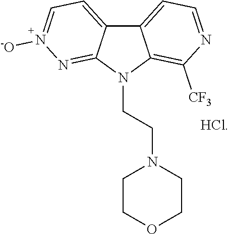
C12=CC=NC([CF3])=C1N(CCN1CCOCC1)C1=NN([-O])=CC=C21.[HCl]
